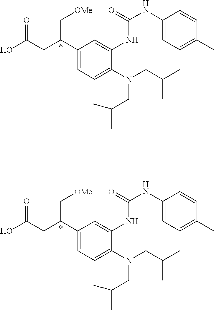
C1(C(CC(O)=O)C[OMe])=CC=C(N(CC(C)C)CC(C)C)C(NC(NC2=CC=C(C)C=C2)=O)=C1.C1(C(CC(O)=O)C[OMe])=CC=C(N(CC(C)C)CC(C)C)C(NC(NC2=CC=C(C)C=C2)=O)=C1
